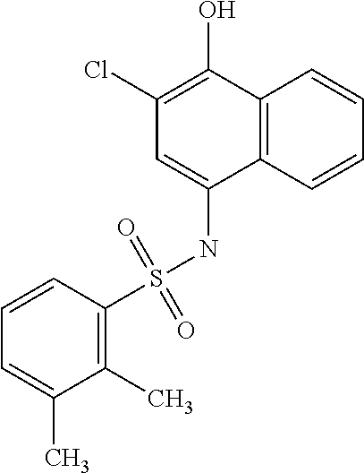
C1=CC=C(C)C(C)=C1S(NC1=CC(Cl)=C(O)C2=C1C=CC=C2)(=O)=O
